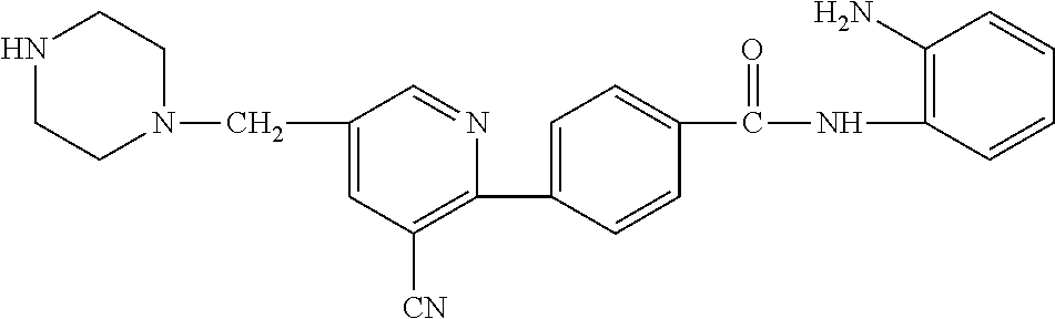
C1(C2=CC=C(C(NC3=C(N)C=CC=C3)=O)C=C2)=C([CN])C=C(CN2CCNCC2)C=N1
